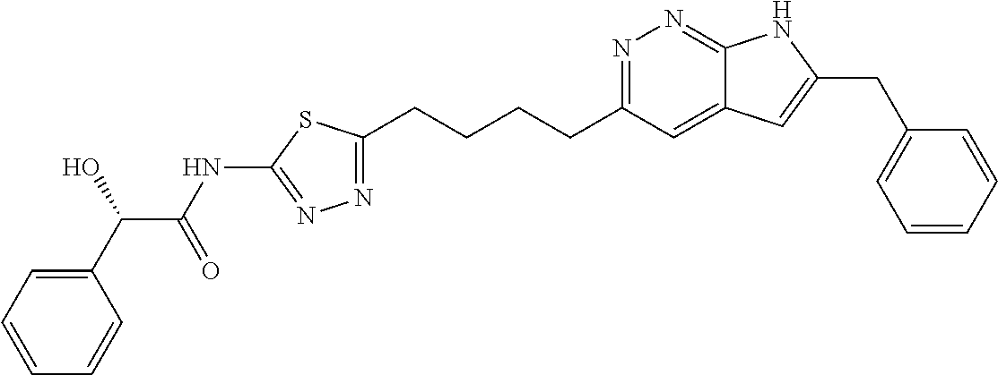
N1=C(CCCCC2=NN=C(NC(C(C3=CC=CC=C3)O)=O)S2)C=C2C(=N1)NC(CC1=CC=CC=C1)=C2
